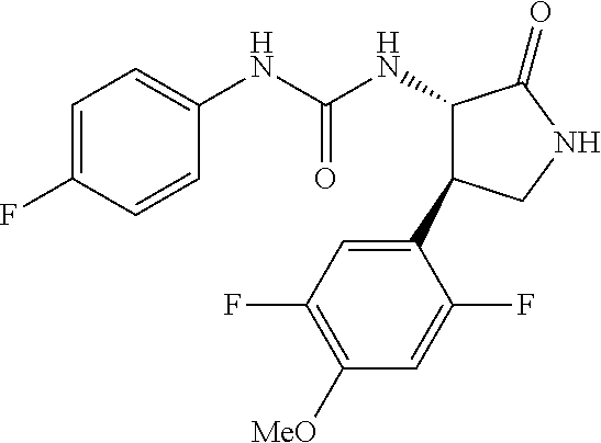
C1=C(F)C=CC(NC(NC2C(C3=CC(F)=C([MeO])C=C3F)CNC2=O)=O)=C1
